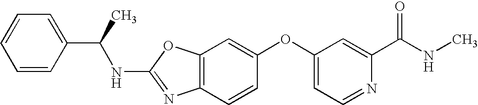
C1=CC(C(NC2=NC3=C(O2)C=C(OC2=CC=NC(C(=O)NC)=C2)C=C3)C)=CC=C1
